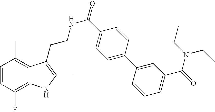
C1=CC(F)=C2C(=C1C)C(CCNC(=O)C1=CC=C(C3=CC(C(N(CC)CC)=O)=CC=C3)C=C1)=C(C)N2
